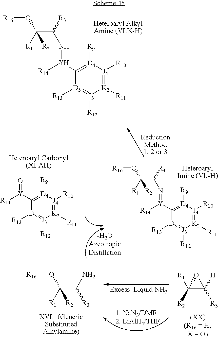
C(C([R3])N[Y]([R14])C1=[D4]([R9])[J4]([R10])=[K2]([R11])[J3]([R12])=[D3]1[R13])([R1])(O[R16])[R2].C(C([R3])N=[Y]([R14])C1=[D4]([R9])[J4]([R10])=[K2]([R11])[J3]([R12])=[D3]1[R13])([R1])(O[R16])[R2].[R14][Y](C1=[D4]([R9])[J4]([R10])=[K2]([R11])[J3]([R12])=[D3]1[R13])=O.C(C([R3])N)([R1])(O[R16])[R2].C1([R2])([R1])C([R3])([H])O1
